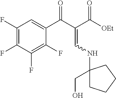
C1(F)=C(F)C(F)=C(F)C(C(C(=CNC2(CO)CCCC2)C([OEt])=O)=O)=C1
